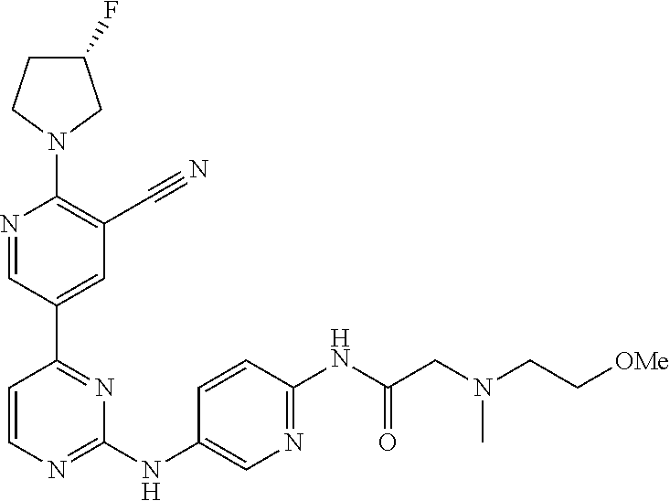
C1(F)CCN(C2=C(C#N)C=C(C3=NC(NC4=CN=C(NC(CN(CC[OMe])C)=O)C=C4)=NC=C3)C=N2)C1
